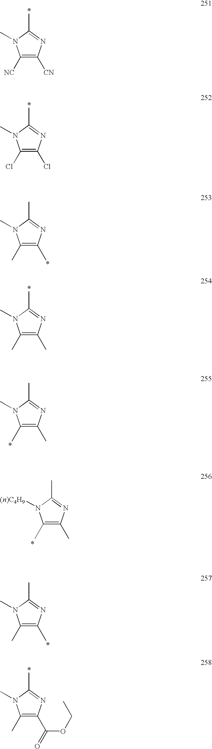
C1([NC])=C([CN])N=C(C)N1C.C1(Cl)=C(Cl)N=C(C)N1C.C1(C)=C(C)N=C(C)N1C.C1(C)=C(C)N=C(C)N1C.C1(C)=C(C)N=C(C)N1C.C1(C)=C(C)N=C(C)N1[(n)C4H9].C1(C)=C(C)N=C(C)N1C.C1(C)=C(C(OCC)=O)N=C(C)N1C
